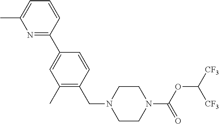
C1=CC(CN2CCN(C(=O)OC([CF3])[CF3])CC2)=C(C)C=C1C1=NC(C)=CC=C1
